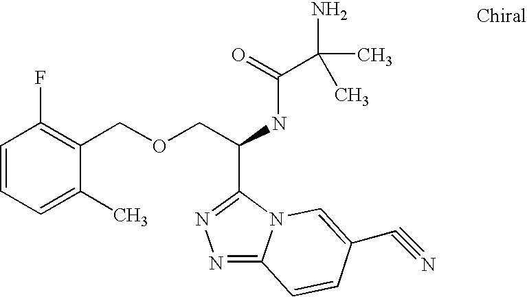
C1=CC=C(C)C(COCC(NC(C(N)(C)C)=O)C2=NN=C3N2C=C(C#N)C=C3)=C1F
